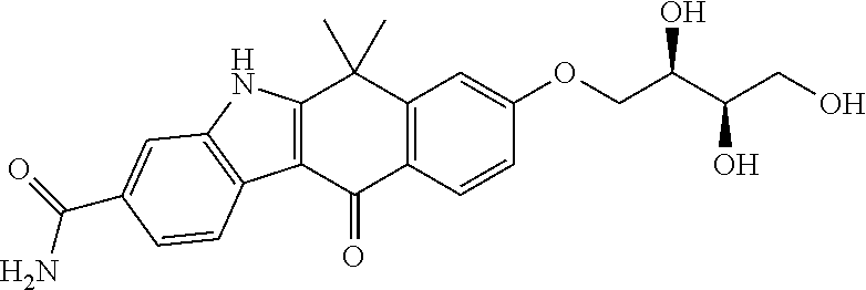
C12=C(C=CC(OCC(C(CO)O)O)=C1)C(=O)C1=C(C2(C)C)NC2=C1C=CC(C(=O)N)=C2
